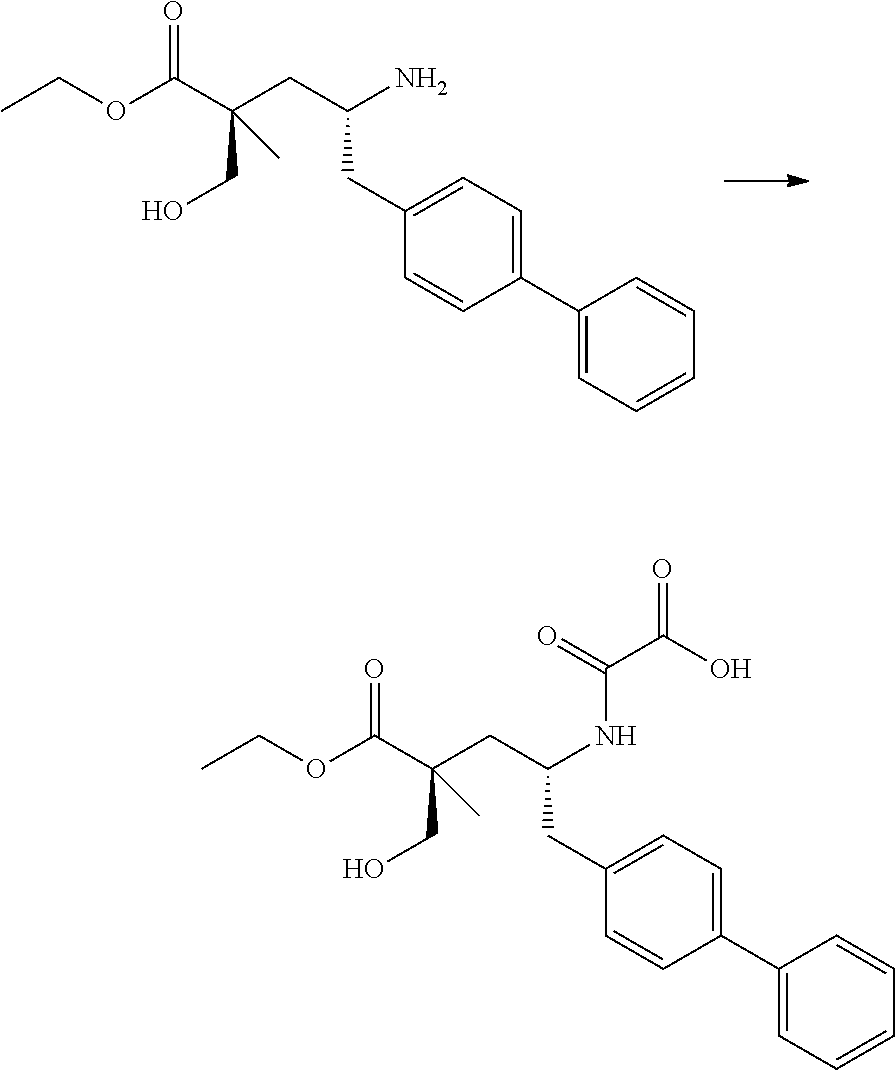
NC(CC1=CC=C(C2=CC=CC=C2)C=C1)CC(CO)(C(OCC)=O)C.N(C(CC1=CC=C(C2=CC=CC=C2)C=C1)CC(CO)(C(OCC)=O)C)C(C(O)=O)=O
